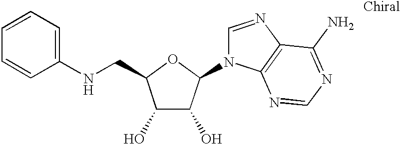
C1(O)C(O)C(N2C=NC3=C2N=CN=C3N)OC1CNC1=CC=CC=C1
